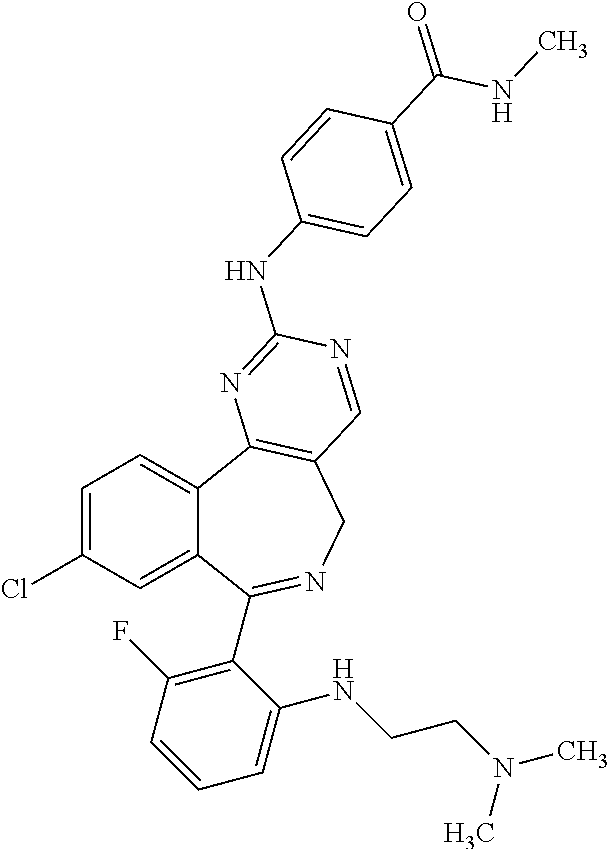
C1=C(Cl)C=C2C(=C1)C1=C(CN=C2C2=C(F)C=CC=C2NCCN(C)C)C=NC(NC2=CC=C(C(=O)NC)C=C2)=N1
